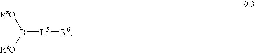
[RxO]B([RxO])[L5][R6]
